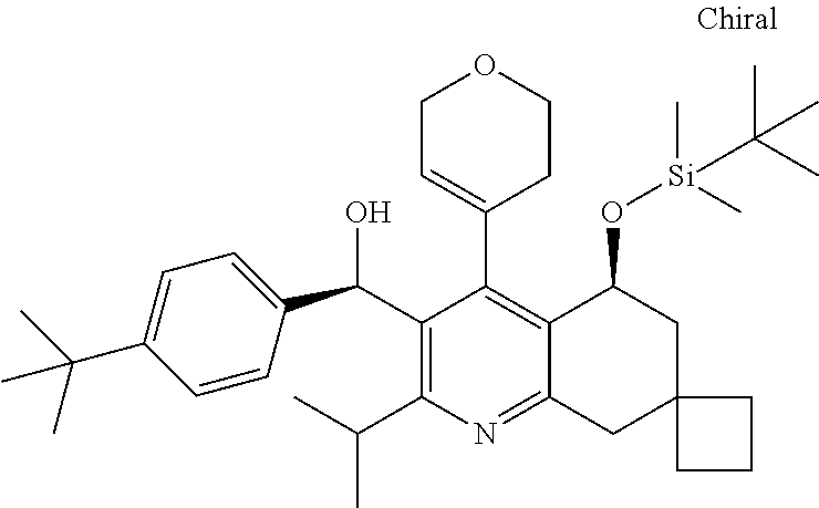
C1(C(O)C2=CC=C(C(C)(C)C)C=C2)=C(C(C)C)N=C2C(=C1C1=CCOCC1)C(O[Si](C)(C)C(C)(C)C)CC1(C2)CCC1
